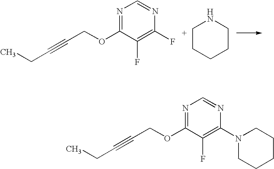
N1=C(OCC#CCC)C(F)=C(F)N=C1.N1CCCCC1.N1=C(OCC#CCC)C(F)=C(N2CCCCC2)N=C1
